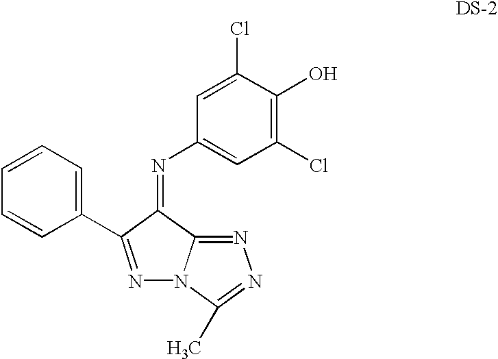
C1(Cl)=C(O)C(Cl)=CC(N=C2C(C3=CC=CC=C3)=NN3C2=NN=C3C)=C1
